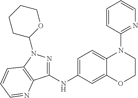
N(C1=CC=C2C(=C1)OCCN2C1=NC=CC=C1)C1=NN(C2CCCCO2)C2=C1N=CC=C2
